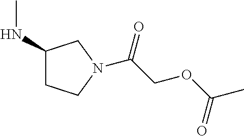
C1(NC)CCN(C(COC(C)=O)=O)C1
